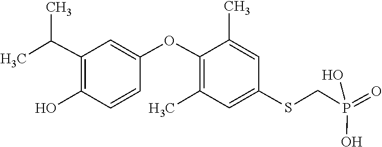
OC1=C(C(C)C)C=C(OC2=C(C)C=C(SCP(=O)(O)O)C=C2C)C=C1
